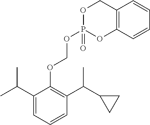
C1(C(C)C)=CC=CC(C(C2CC2)C)=C1OCOP1(=O)OC2=C(CO1)C=CC=C2
